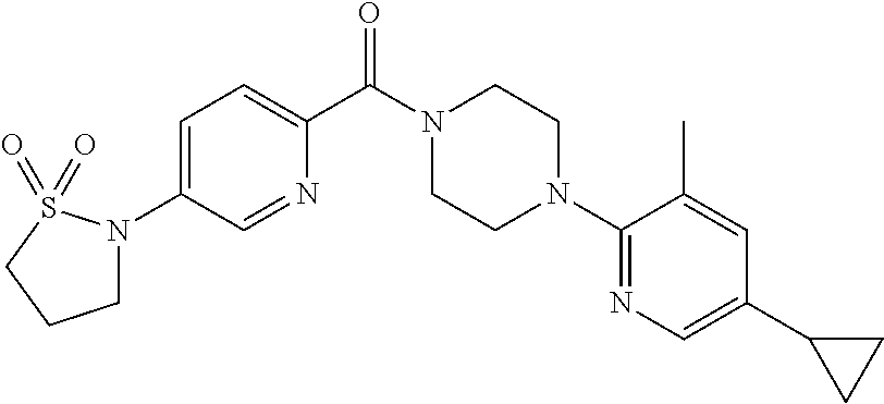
C1=C(N2CCCS2(=O)=O)C=NC(C(N2CCN(C3=NC=C(C4CC4)C=C3C)CC2)=O)=C1
